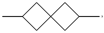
C1C(C)CC12CC(C)C2
